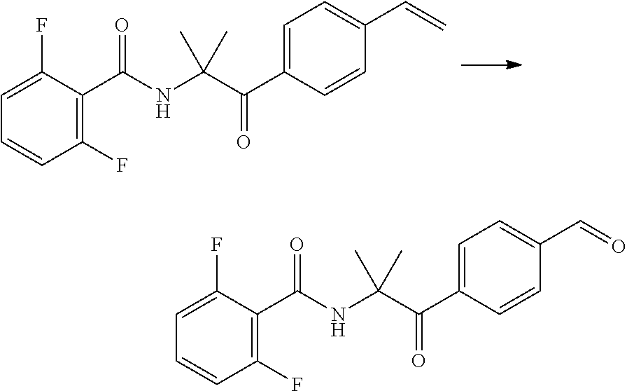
C1(F)=CC=CC(F)=C1C(NC(C(C1=CC=C(C=C)C=C1)=O)(C)C)=O.C1(F)=CC=CC(F)=C1C(NC(C(C1=CC=C(C=O)C=C1)=O)(C)C)=O
